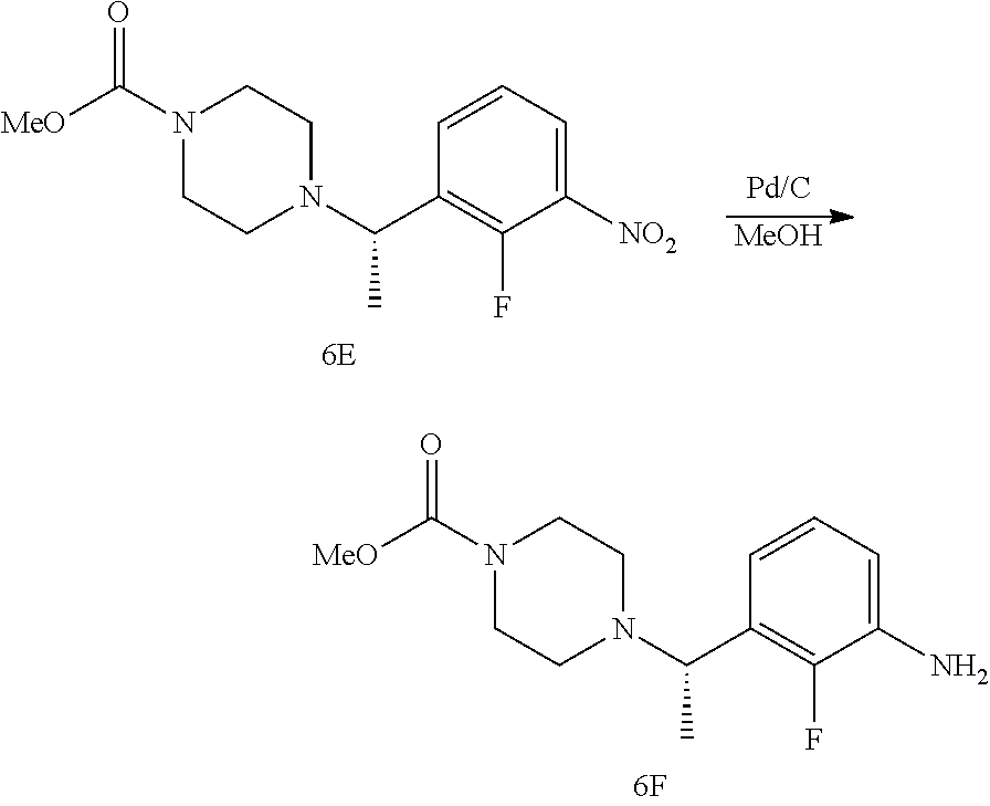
C1([NO2])=CC=CC(C(N2CCN(C([MeO])=O)CC2)C)=C1F.[MeOH].C1(N)=CC=CC(C(N2CCN(C([MeO])=O)CC2)C)=C1F
